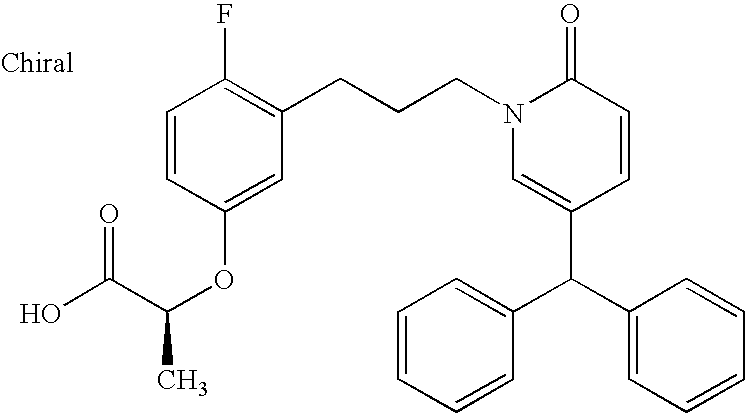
C1(C(C2=CC=CC=C2)C2=CC=CC=C2)=CN(CCCC2=C(F)C=CC(OC(C)C(O)=O)=C2)C(=O)C=C1
